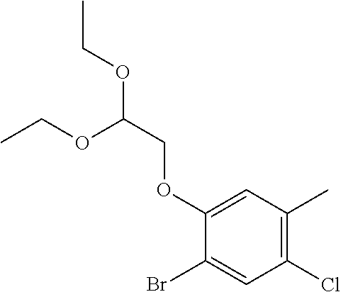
BrC1=CC(Cl)=C(C)C=C1OCC(OCC)OCC
